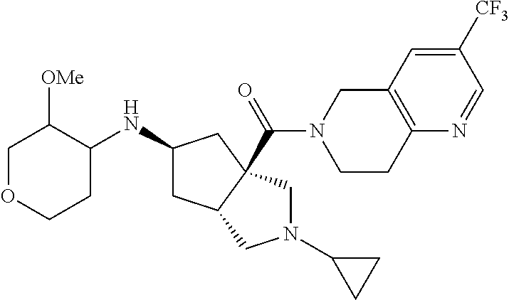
C1OCCC(NC2CC3C(C(N4CCC5=C(C4)C=C([CF3])C=N5)=O)(C2)CN(C2CC2)C3)C1[OMe]
